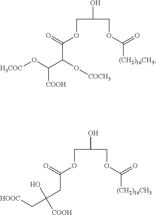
C(C(COC([(CH2)16CH3])=O)O)OC(C(O[COCH3])C(O[H3COC])[COOH])=O.C(C(COC([(CH2)16CH3])=O)O)OC(CC(C[HOOC])([COOH])O)=O
